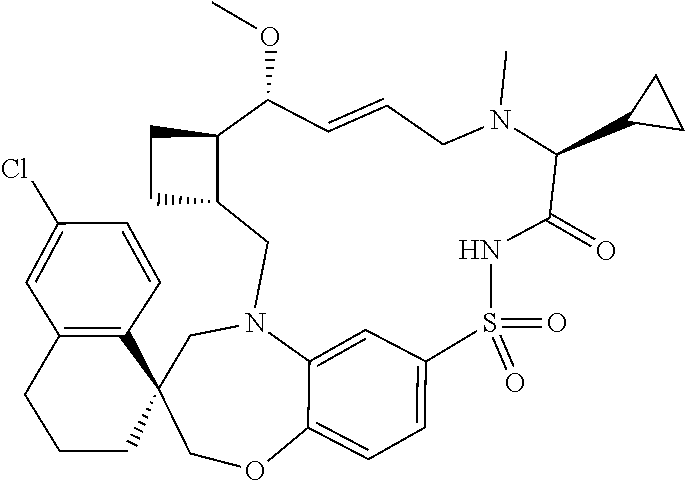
CN1CC=CC(OC)C2C(CN3C4=CC(=CC=C4OCC4(C5=C(C=C(Cl)C=C5)CCC4)C3)S(=O)(=O)NC(=O)C1C1CC1)CC2
